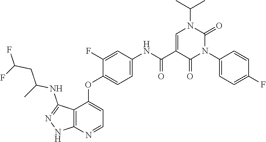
N1=C(NC(CC(F)F)C)C2=C(N=CC=C2OC2=CC=C(NC(C3=CN(C(C)C)C(=O)N(C4=CC=C(F)C=C4)C3=O)=O)C=C2F)N1
